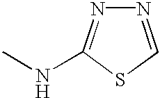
N1=CSC(NC)=N1
